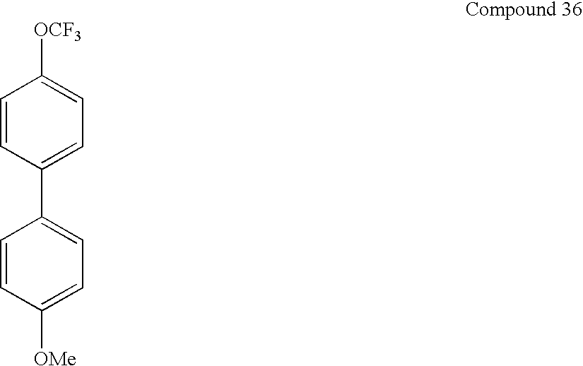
[OCF3]C1=CC=C(C2=CC=C([OMe])C=C2)C=C1
